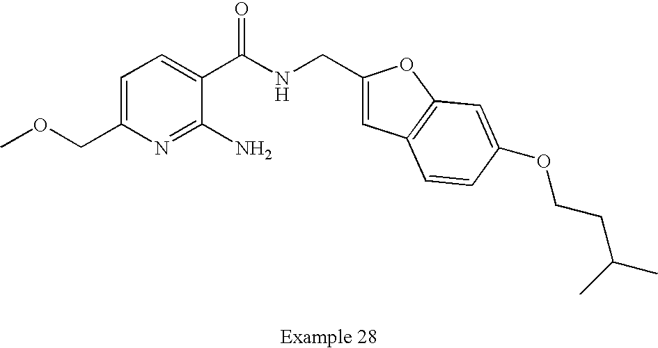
C1=C(COC)N=C(N)C(C(NCC2=CC3=C(O2)C=C(OCCC(C)C)C=C3)=O)=C1
